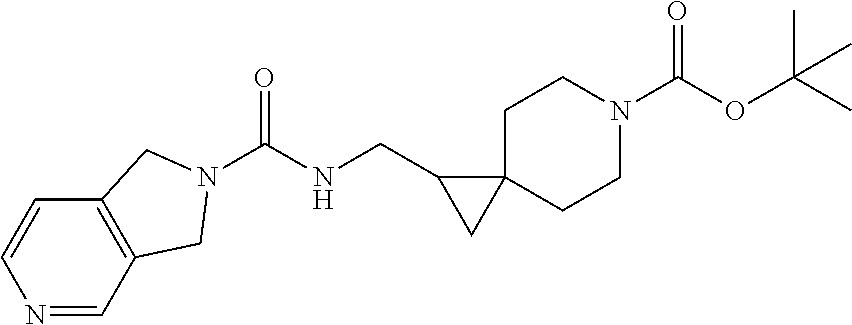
C12=C(C=CN=C1)CN(C(NCC1C3(C1)CCN(C(OC(C)(C)C)=O)CC3)=O)C2
